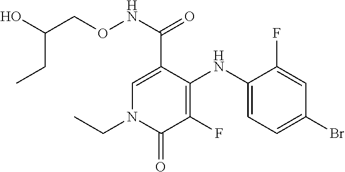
C1=C(C(NOCC(O)CC)=O)C(NC2=CC=C(Br)C=C2F)=C(F)C(=O)N1CC
